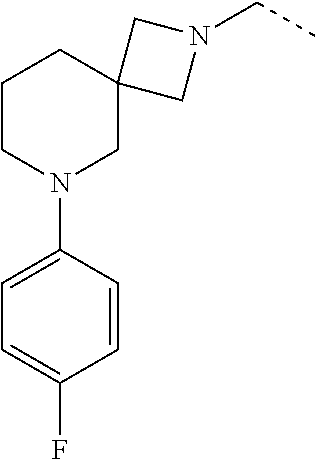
C1CN(C2=CC=C(F)C=C2)CC2(C1)CN(CC)C2
